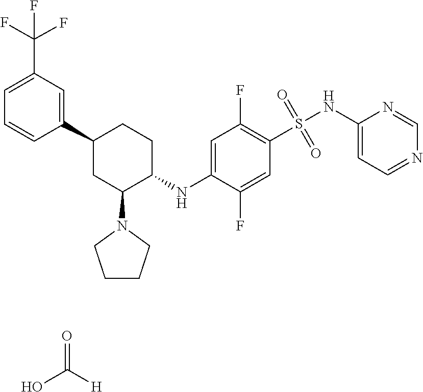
O=C([H])O.C1=CC(C2CC(N3CCCC3)C(NC3=CC(F)=C(S(=O)(=O)NC4=CC=NC=N4)C=C3F)CC2)=CC(C(F)(F)F)=C1
